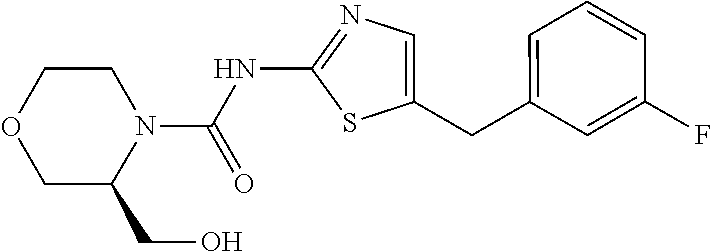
N1(C(=O)NC2=NC=C(CC3=CC=CC(F)=C3)S2)CCOCC1CO
